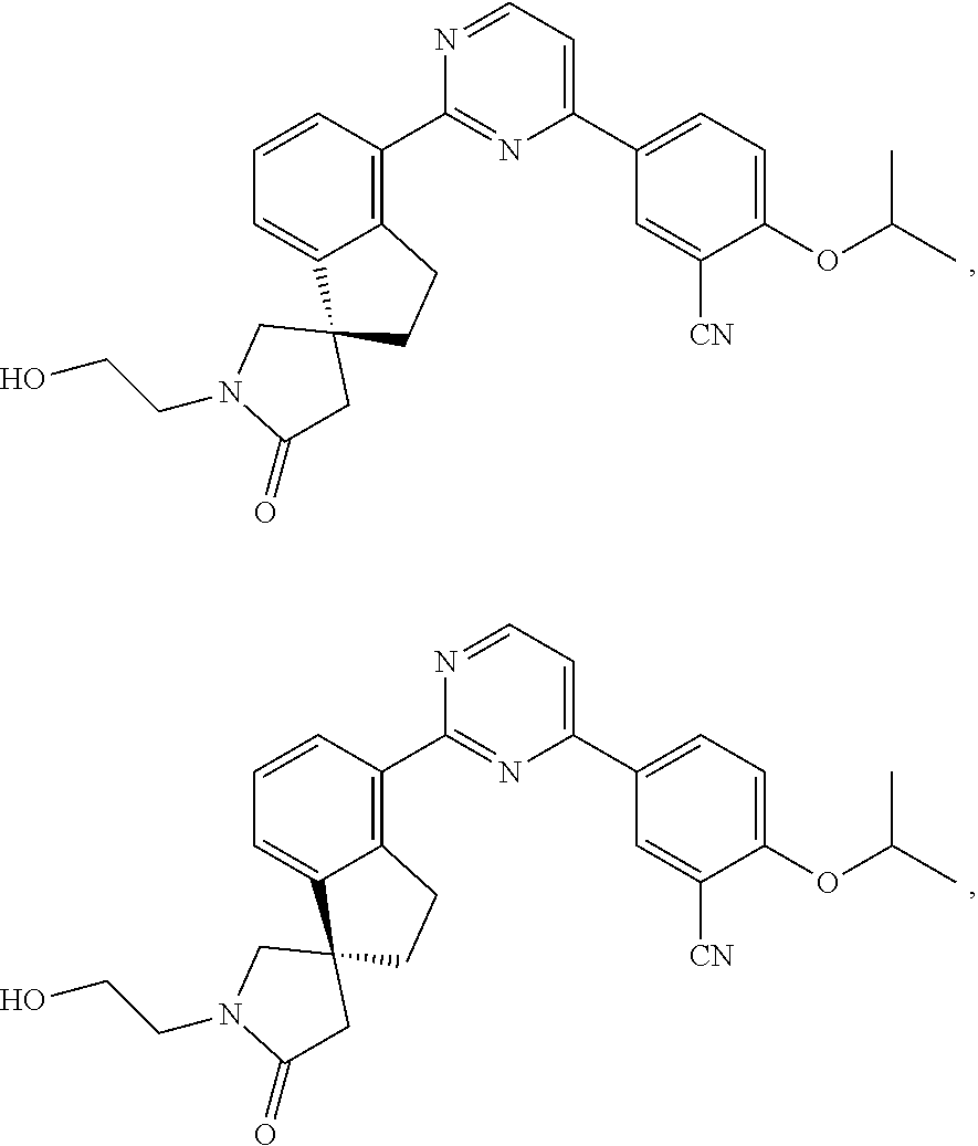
C1(C2=C3C(=CC=C2)C2(CC3)CC(=O)N(CCO)C2)=NC(C2=CC=C(OC(C)C)C([CN])=C2)=CC=N1.C1(C2=C3C(=CC=C2)C2(CC3)CC(=O)N(CCO)C2)=NC(C2=CC=C(OC(C)C)C([CN])=C2)=CC=N1
